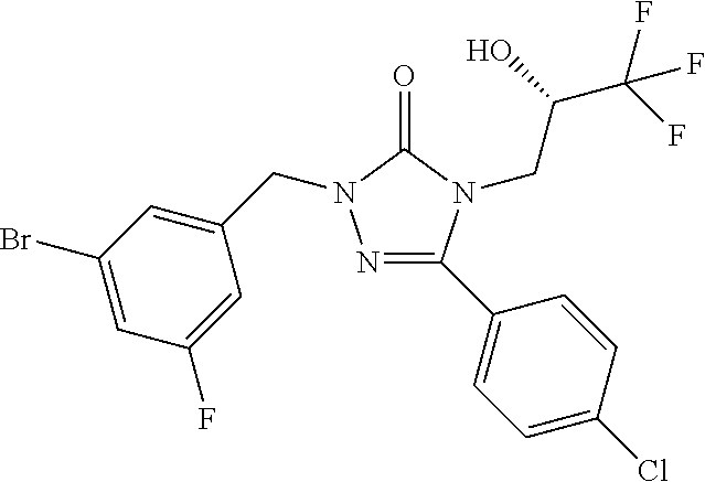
C1(C2=NN(CC3=CC(Br)=CC(F)=C3)C(=O)N2CC(O)C(F)(F)F)=CC=C(Cl)C=C1
